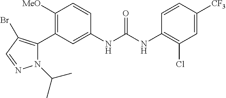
C1([MeO])=C(C2=C(Br)C=NN2C(C)C)C=C(NC(NC2=C(Cl)C=C([CF3])C=C2)=O)C=C1
